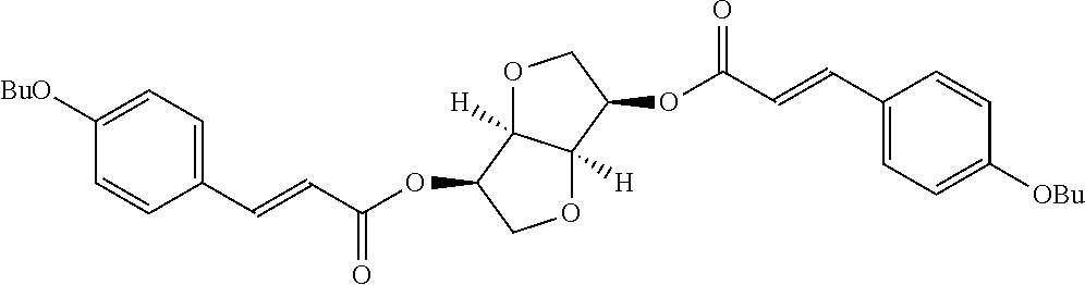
C1([BuO])=CC=C(C=CC(OC2C3([H])C([H])(OC2)C(OC(C=CC2=CC=C([OBu])C=C2)=O)CO3)=O)C=C1
